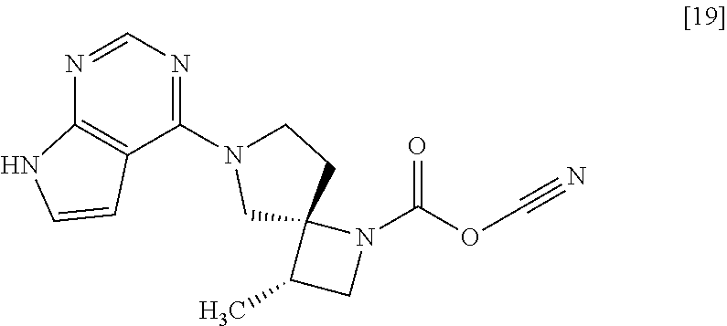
C(OC(N1C2(C(C)C1)CCN(C1=NC=NC3=C1C=CN3)C2)=O)#N
